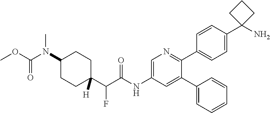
C1(C2=CC(NC(C(C3([H])CCC(N(C(OC)=O)C)CC3)F)=O)=CN=C2C2=CC=C(C3(N)CCC3)C=C2)=CC=CC=C1
